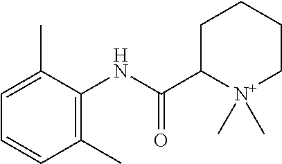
C1(C)=C(NC(C2CCCC[N+]2(C)C)=O)C(C)=CC=C1
